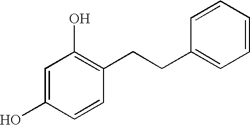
C1=C(O)C=CC(CCC2=CC=CC=C2)=C1O
